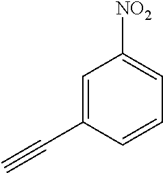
C1=C(C#C)C=CC=C1[NO2]
